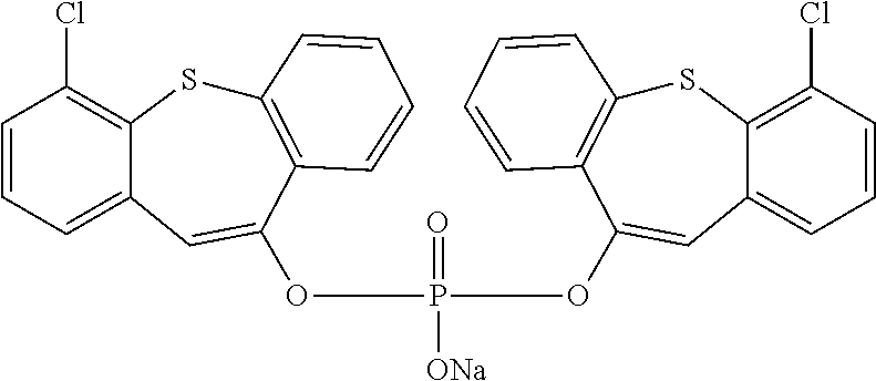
S1C2=C(Cl)C=CC=C2C=C(OP([ONa])(=O)OC2=CC3=CC=CC(Cl)=C3SC3=C2C=CC=C3)C2=C1C=CC=C2
